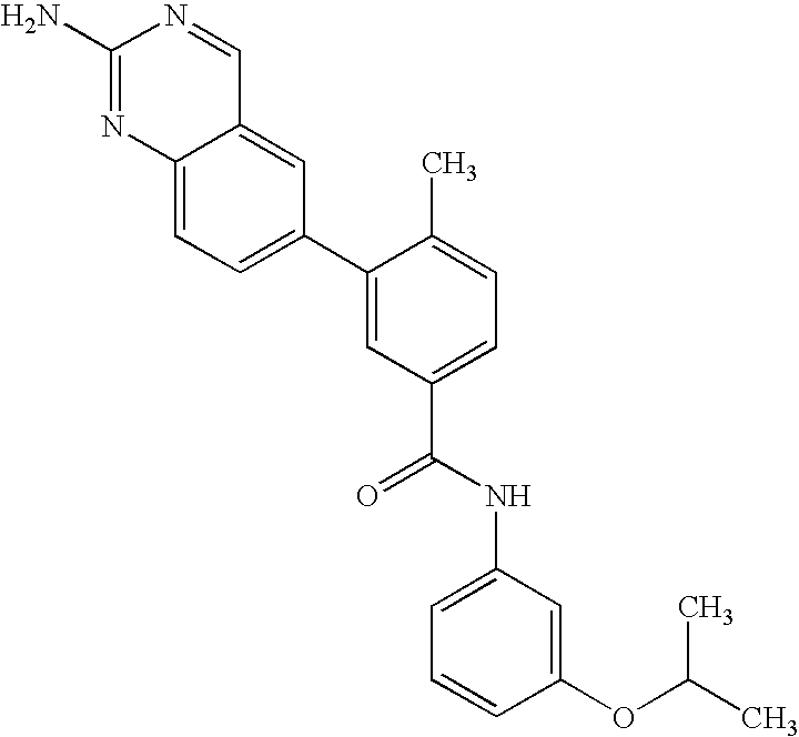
C12=CC(C3=CC(C(=O)NC4=CC=CC(OC(C)C)=C4)=CC=C3C)=CC=C1N=C(N)N=C2
